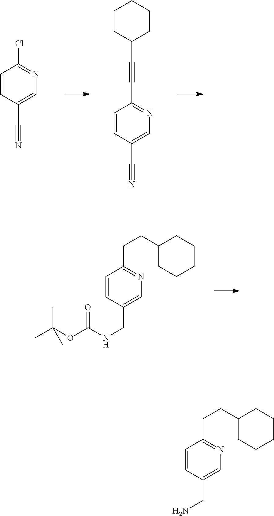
C1=CC(C#N)=CN=C1Cl.C1=CC(C#N)=CN=C1C#CC1CCCCC1.C1=CC(CNC(OC(C)(C)C)=O)=CN=C1CCC1CCCCC1.C1=CC(CN)=CN=C1CCC1CCCCC1
